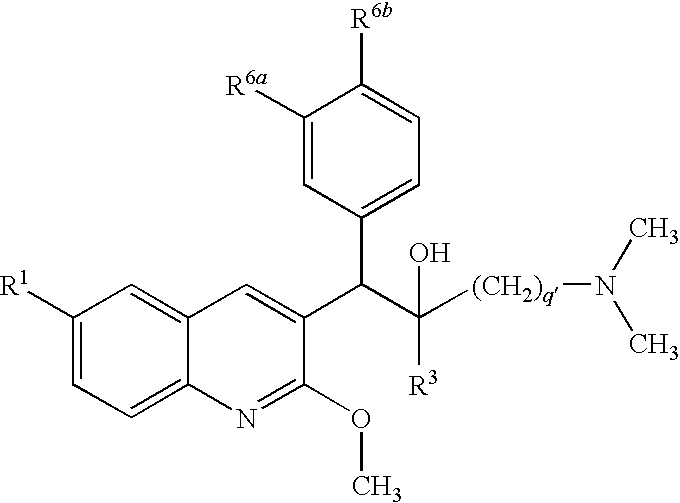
C1([R1])=CC=C2C(=C1)C=C(C(C([(CH2)q]N(C)C)([R3])O)C1=CC=C([R6b])C([R6a])=C1)C(OC)=N2
